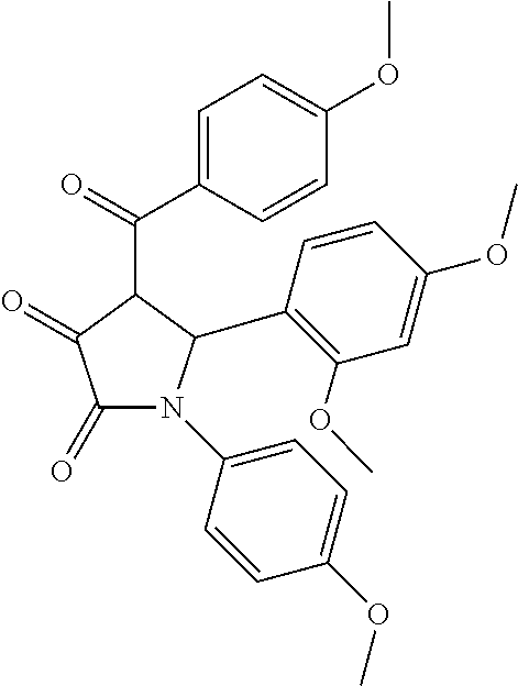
C1=C(OC)C=CC(C(=O)C2C(=O)C(=O)N(C3=CC=C(OC)C=C3)C2C2=C(OC)C=C(OC)C=C2)=C1
